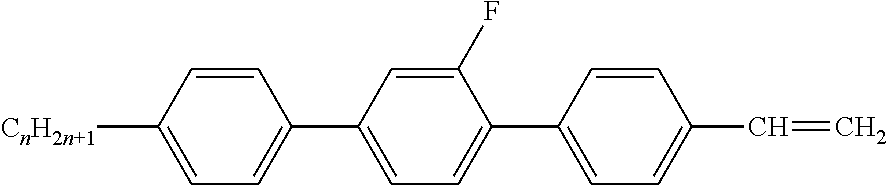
C1(C2=CC=C([CnH2n+1])C=C2)=CC=C(C2=CC=C(C=C)C=C2)C(F)=C1
